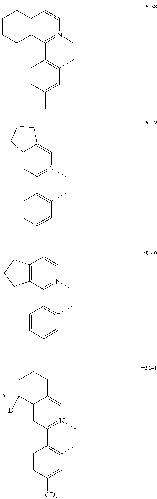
C1=CC(C)=CC(C)=C1C1=N(C)C=CC2=C1CCCC2.C1=CC(C)=CC(C)=C1C1=N(C)C=C2C(=C1)CCC2.C1=CC(C)=CC(C)=C1C1=N(C)C=CC2=C1CCC2.C1=CC([CD3])=CC(C)=C1C1=N(C)C=C2C(=C1)C([D])([D])CCC2
